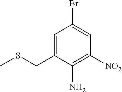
C1=C(CSC)C(N)=C([NO2])C=C1Br
